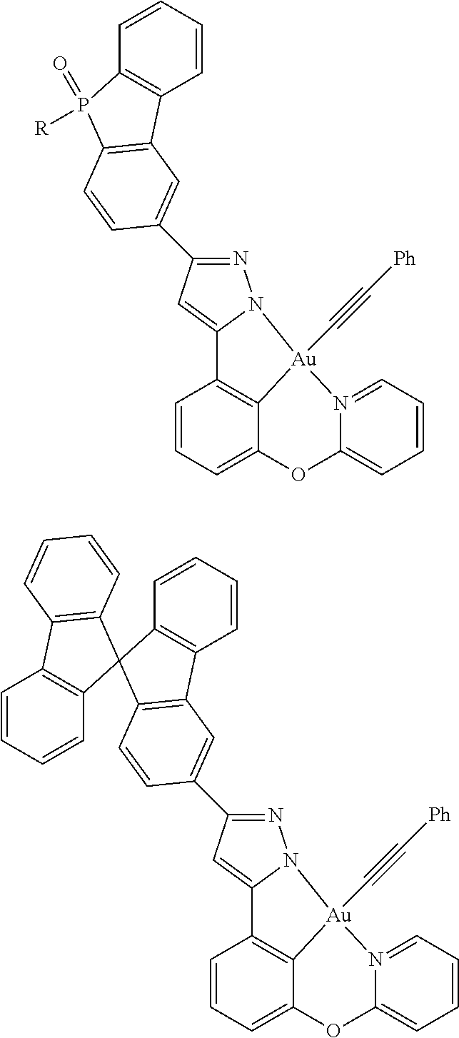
C1=CC=C2C3=C1C1=CC(C4=CC5=C(P([R])(=O)C6=C5C=CC=C6)C=C4)=NN1[Au]3(C#C[Ph])N1=CC=CC=C1O2.C1=CC=C2C3=C1C1=CC(C4=CC5=C(C=C4)C4(C6=C5C=CC=C6)C5=C(C=CC=C5)C5=C4C=CC=C5)=NN1[Au]3(C#C[Ph])N1=CC=CC=C1O2
